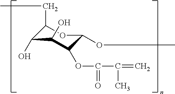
C1(CC)C(O)C(O)C(OC(=O)C(=C)C)C(OC)O1
